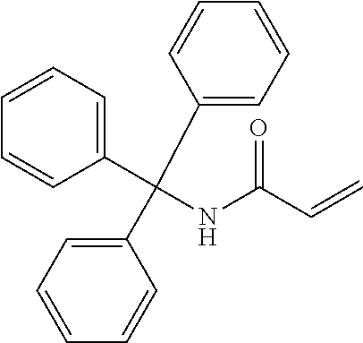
C1=CC=C(C(C2=CC=CC=C2)(NC(C=C)=O)C2=CC=CC=C2)C=C1
